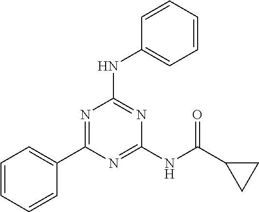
N(C1=CC=CC=C1)C1=NC(NC(=O)C2CC2)=NC(C2=CC=CC=C2)=N1
